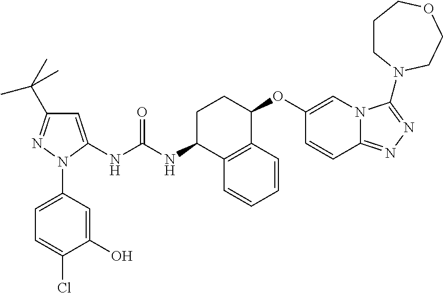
C1=C(NC(NC2C3=C(C(OC4=CN5C(=NN=C5N5CCCOCC5)C=C4)CC2)C=CC=C3)=O)N(C2=CC=C(Cl)C(O)=C2)N=C1C(C)(C)C
